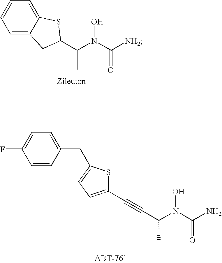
C1=C2C(=CC=C1)SC(C(N(C(=O)[NH2])O)C)C2.C1=CC(CC2=CC=C(C#CC(N(C(N)=O)O)C)S2)=CC=C1F
